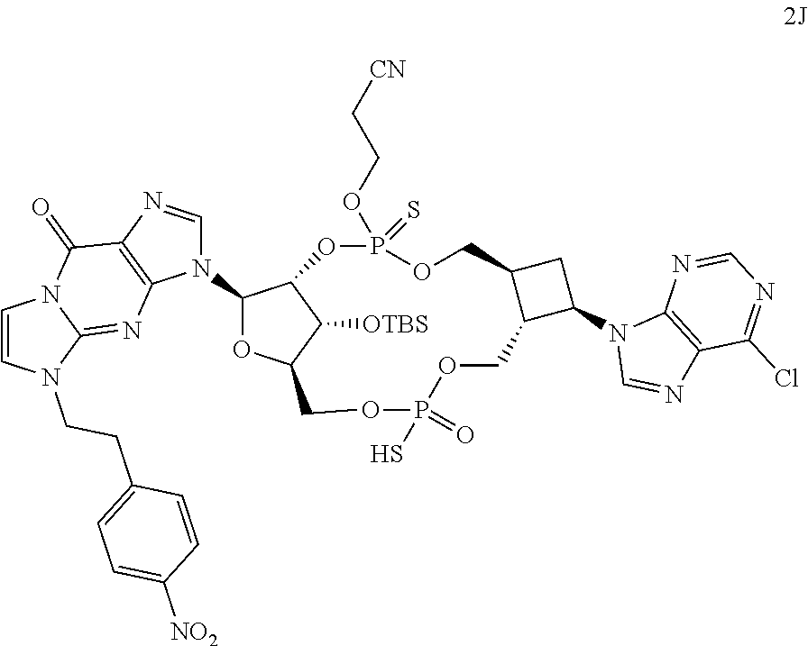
C1(N2C=NC3=C2N=C2N(C3=O)C=CN2CCC2=CC=C([NO2])C=C2)OC2C([OTBS])C1OP(=S)(OCC[CN])OCC1C(C(N3C=NC4=C3N=CN=C4Cl)C1)COP(=O)(S)OC2
